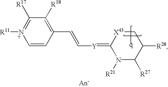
C1(C=C[Y]=C2N([R21])C([R27])C([R28])C[X43]2)=C([R18])C([R17])=N([R11])C=C1
